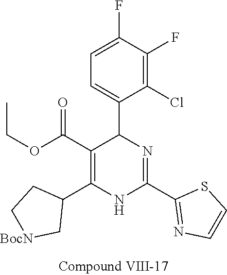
C1(F)=C(Cl)C(C2N=C(C3=NC=CS3)NC(C3CC[BocN]C3)=C2C(OCC)=O)=CC=C1F
